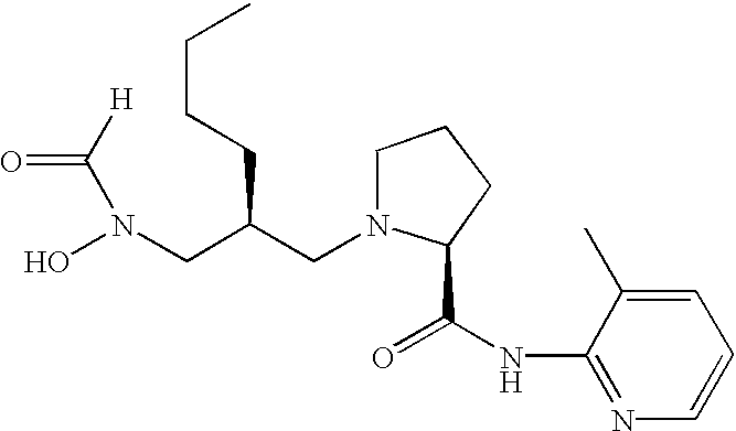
[H]C(N(O)CC(CN1C(C(=O)NC2=NC=CC=C2C)CCC1)CCCC)=O
